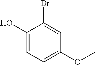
C1(O)=CC=C(OC)C=C1Br
